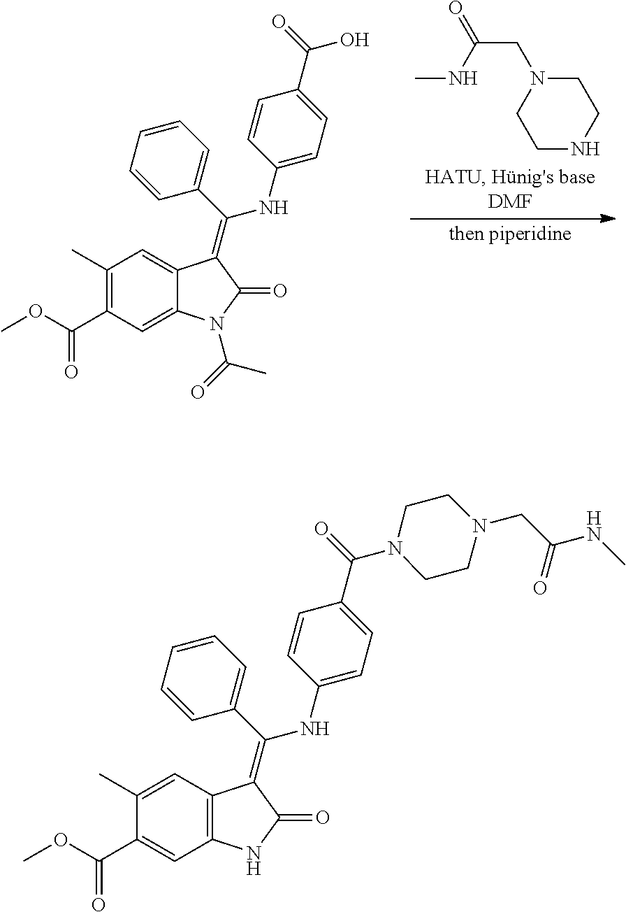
C1(C)=C(C(OC)=O)C=C2C(=C1)C(=C(C1=CC=CC=C1)NC1=CC=C(C(=O)O)C=C1)C(=O)N2C(=O)C.C1N(CC(=O)NC)CCNC1.C1(C)=CC2=C(C=C1C(OC)=O)NC(=O)C2=C(C1=CC=CC=C1)NC1=CC=C(C(=O)N2CCN(CC(=O)NC)CC2)C=C1
